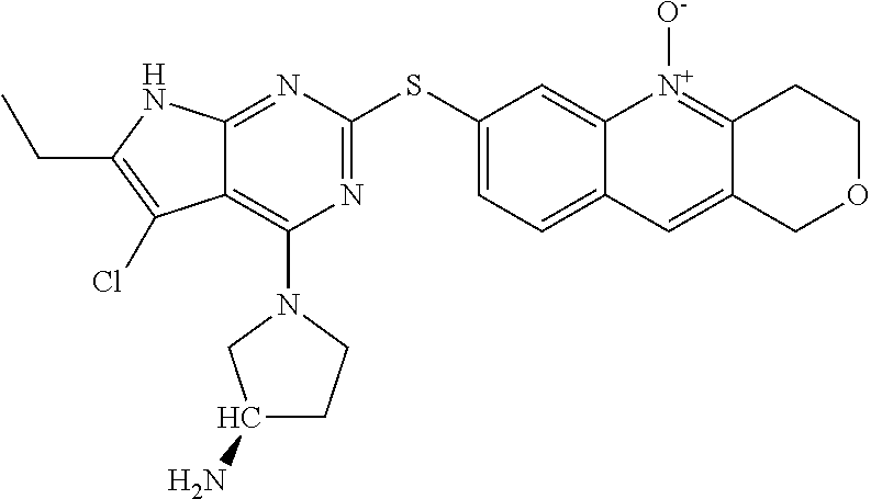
N1=C(SC2=CC=C3C(=C2)[N+]([O-])=C2C(=C3)COCC2)N=C2C(=C1N1CC(N)CC1)C(Cl)=C(CC)N2
